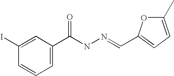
C1=CC=C(C(NN=CC2=CC=C(C)O2)=O)C=C1I
